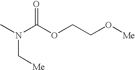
CN(C(OCCO[Me])=O)C[Me]
